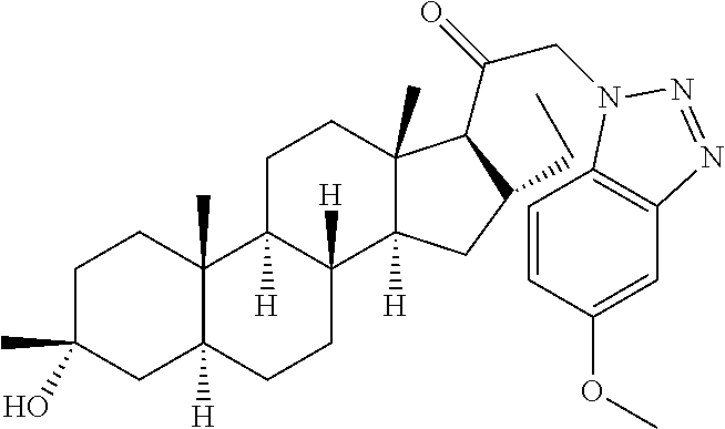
C1C(C)(O)CC2([H])C(C)(C1)C1([H])C([H])(CC2)C2([H])C(C)(CC1)C(C(CN1C3=C(C=C(OC)C=C3)N=N1)=O)C(CC)C2
